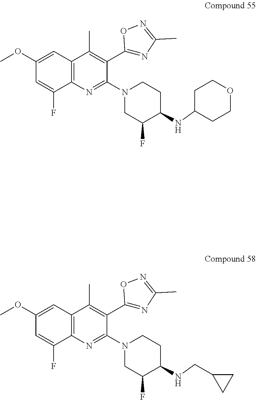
C1(OC)=CC2=C(C(F)=C1)N=C(N1CC(F)C(NC3CCOCC3)CC1)C(C1=NC(C)=NO1)=C2C.C1(OC)=CC2=C(C(F)=C1)N=C(N1CC(F)C(NCC3CC3)CC1)C(C1=NC(C)=NO1)=C2C
